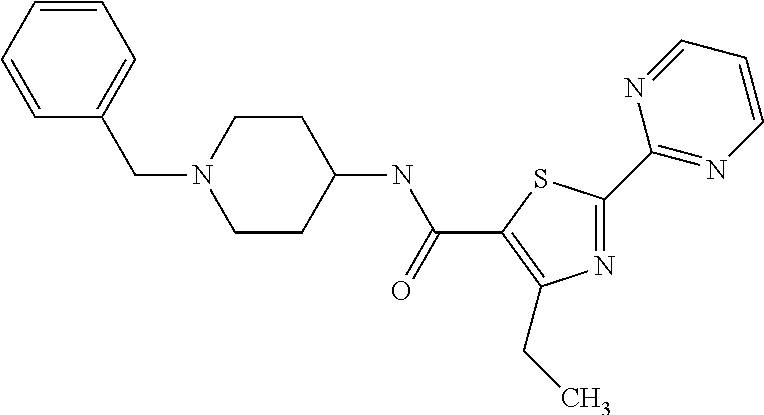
N1=C(C2=NC=CC=N2)SC(C(NC2CCN(CC3=CC=CC=C3)CC2)=O)=C1CC
